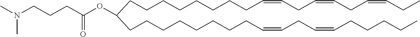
C(C(OC(CCCN(C)C)=O)CCCCCCCCC=CCC=CCC=CCC)CCCCCCCC=CCC=CCCCCC
